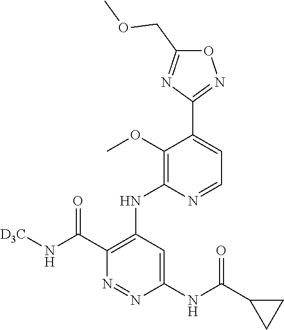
O1C(COC)=NC(C2=CC=NC(NC3=C(C(N[D3C])=O)N=NC(NC(C4CC4)=O)=C3)=C2OC)=N1
